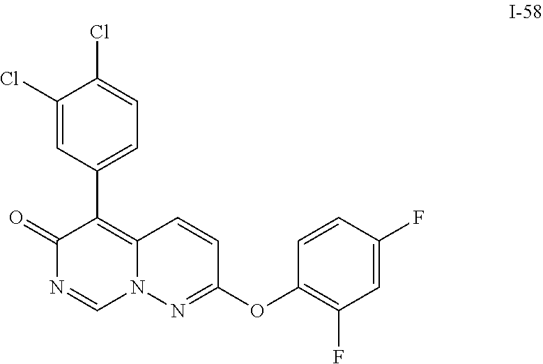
C1(OC2=NN3C(=C(C4=CC=C(Cl)C(Cl)=C4)C(=O)N=C3)C=C2)=C(F)C=C(F)C=C1
